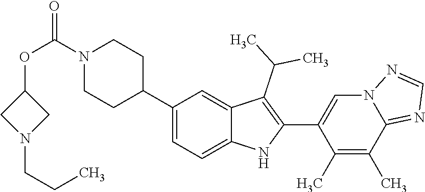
N1(C(OC2CN(CCC)C2)=O)CCC(C2=CC=C3C(=C2)C(C(C)C)=C(C2=CN4C(=NC=N4)C(C)=C2C)N3)CC1
